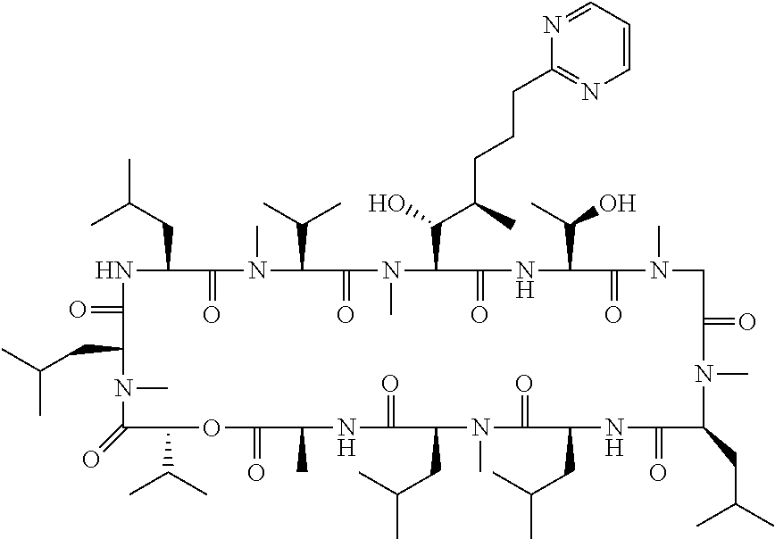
N1C(CC(C)C)C(=O)N(C)C(C(C)C)C(=O)N(C)C(C(C(CCCC2=NC=CC=N2)C)O)C(=O)NC(C(C)O)C(=O)N(C)CC(=O)N(C)C(CC(C)C)C(=O)NC(CC(C)C)C(=O)N(C)C(CC(C)C)C(=O)NC(C)C(=O)OC(C(C)C)C(=O)N(C)C(CC(C)C)C1=O
